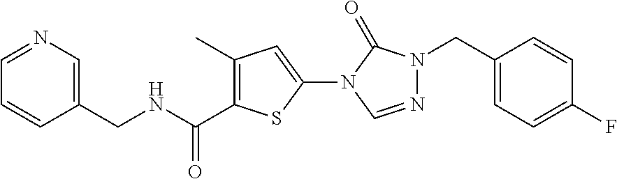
C1(C)=C(C(NCC2=CN=CC=C2)=O)SC(N2C=NN(CC3=CC=C(F)C=C3)C2=O)=C1
